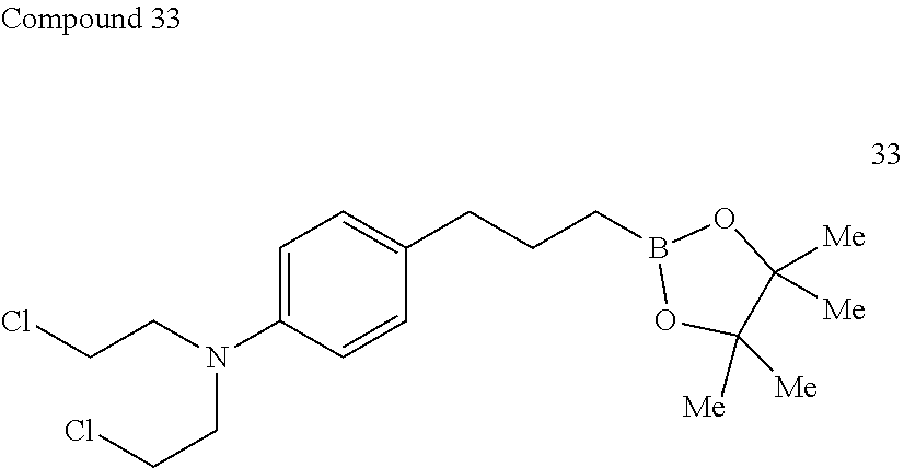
C(B1OC([Me])([Me])C([Me])([Me])O1)CCC1=CC=C(N(CCCl)CCCl)C=C1
